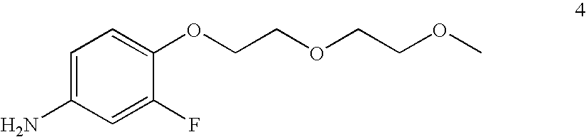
O(CCOCCOC)C1=CC=C(N)C=C1F
